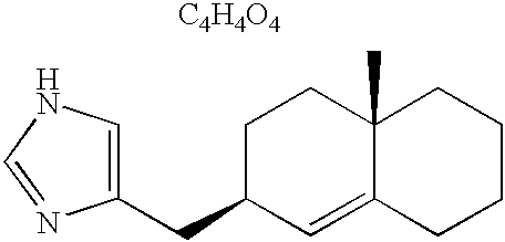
C1=C(CC2C=C3C(C)(CC2)CCCC3)N=CN1.[C4H4O4]
